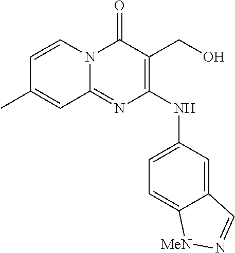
C1=CN2C(=NC(NC3=CC=C4C(=C3)C=N[MeN]4)=C(CO)C2=O)C=C1C
